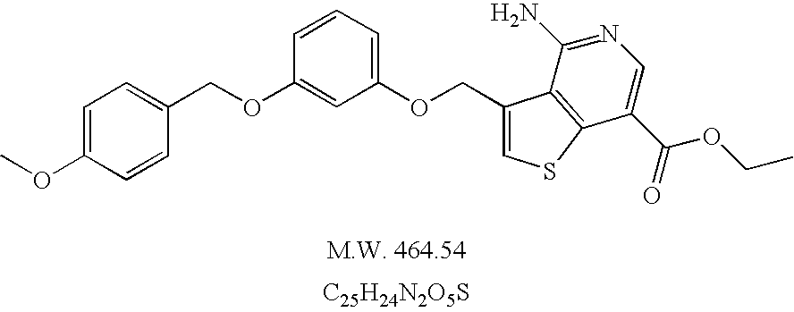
[C25H24N2O5S].COC1=CC=C(COC2=CC(OCC3=CSC4=C3C(N)=NC=C4C(=O)OCC)=CC=C2)C=C1
